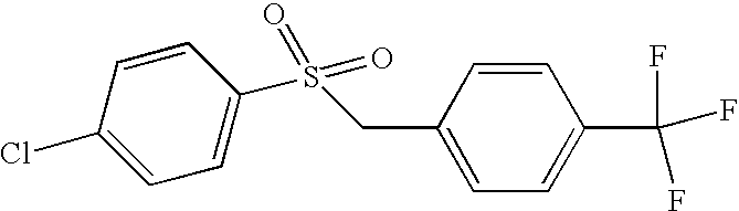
C1=C(Cl)C=CC(S(CC2=CC=C(C(F)(F)F)C=C2)(=O)=O)=C1
